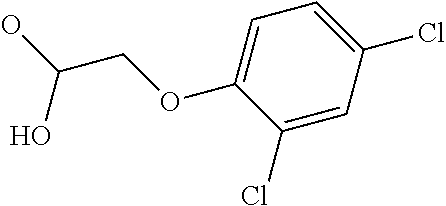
OC(COC1=CC=C(Cl)C=C1Cl)O
